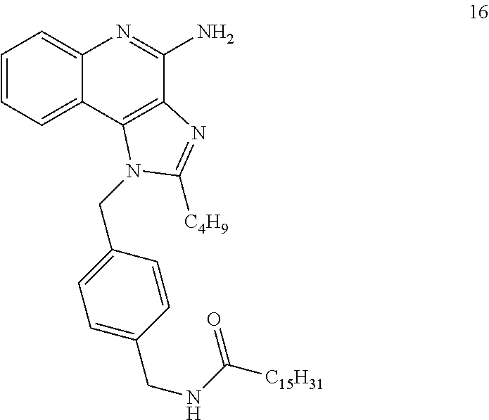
C1=CC=C2C(=C1)N=C(N)C1=C2N(CC2=CC=C(CNC([C15H31])=O)C=C2)C([C4H9])=N1
